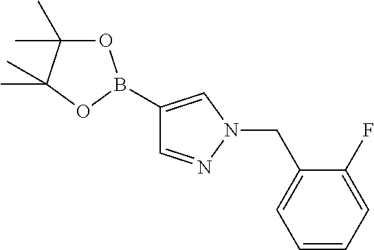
C1(B2OC(C)(C)C(C)(C)O2)=CN(CC2=CC=CC=C2F)N=C1
